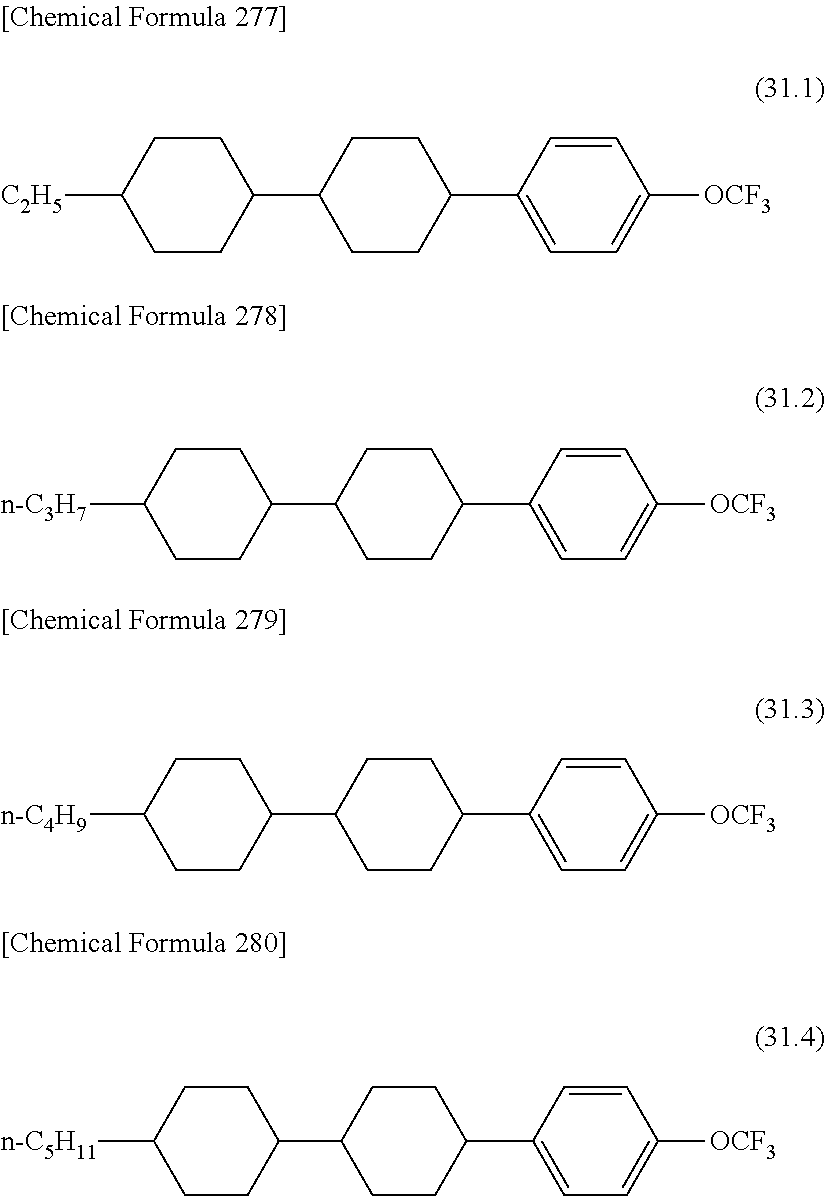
C1(C2CCC(C3CCC([C2H5])CC3)CC2)=CC=C([OCF3])C=C1.C1(C2CCC(C3CCC([n-C3H7])CC3)CC2)=CC=C([OCF3])C=C1.C1(C2CCC(C3CCC([n-C4H9])CC3)CC2)=CC=C([OCF3])C=C1.C1(C2CCC(C3CCC([n-C5H11])CC3)CC2)=CC=C([OCF3])C=C1
